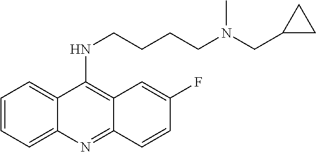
N(C1=C2C(=NC3=CC=CC=C13)C=CC(F)=C2)CCCCN(CC1CC1)C
